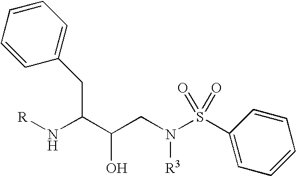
[R]NC(C(CN(S(C1=CC=CC=C1)(=O)=O)[R3])O)CC1=CC=CC=C1
